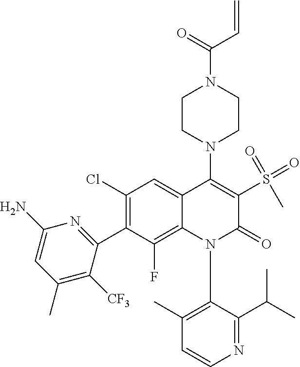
N1(C2=C(C)C=CN=C2C(C)C)C(=O)C(S(=O)(=O)C)=C(N2CCN(C(=O)C=C)CC2)C2=CC(Cl)=C(C3=NC(N)=CC(C)=C3[CF3])C(F)=C12
